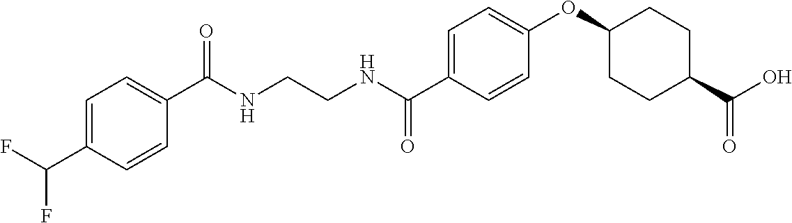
C(NCCNC(C1=CC=C(OC2CCC(C(O)=O)CC2)C=C1)=O)(=O)C1=CC=C(C(F)F)C=C1
